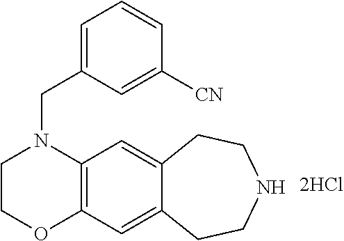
C12=C(C=C3C(=C1)CCNCC3)OCCN2CC1=CC=CC([CN])=C1
